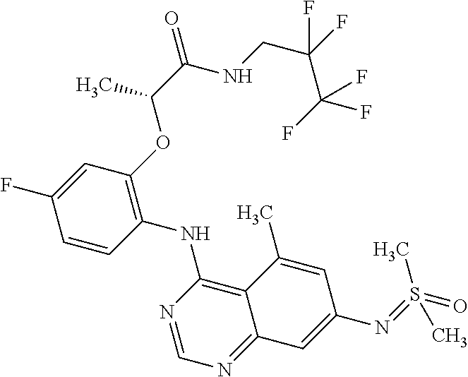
C1=CC(NC2=C3C(=NC=N2)C=C(N=S(=O)(C)C)C=C3C)=C(OC(C(NCC(F)(C(F)(F)F)F)=O)C)C=C1F
